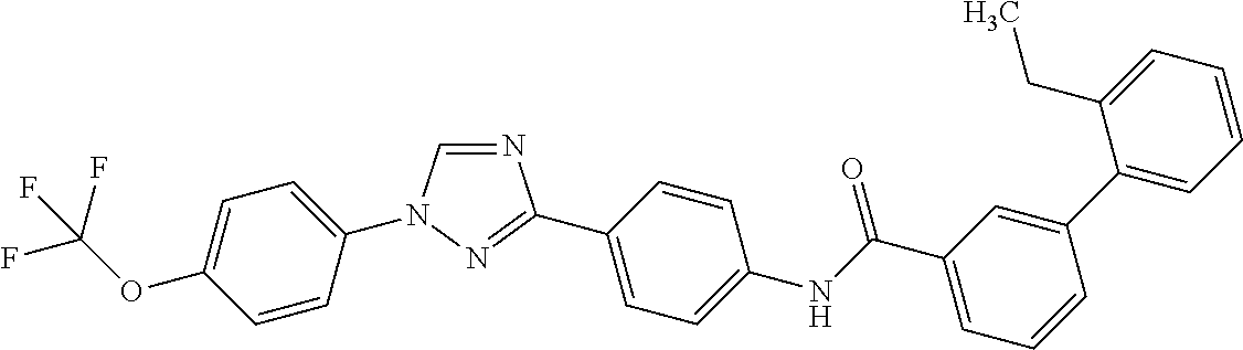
C1=CC(N2C=NC(C3=CC=C(NC(C4=CC=CC(C5=CC=CC=C5CC)=C4)=O)C=C3)=N2)=CC=C1OC(F)(F)F
